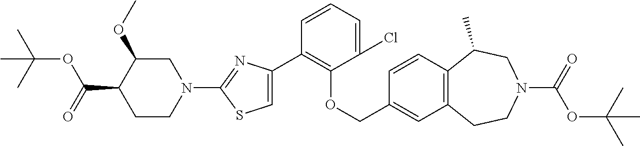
C1(C2=C(OCC3=CC4=C(C=C3)C(C)CN(C(=O)OC(C)(C)C)CC4)C(Cl)=CC=C2)=CSC(N2CC(OC)C(C(=O)OC(C)(C)C)CC2)=N1
